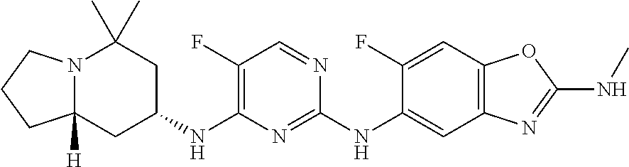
N12C([H])(CC(NC3=C(F)C=NC(NC4=CC5=C(C=C4F)OC(NC)=N5)=N3)CC1(C)C)CCC2
